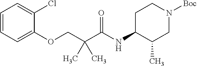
C1=CC=C(OCC(C(NC2C(C)CN([Boc])CC2)=O)(C)C)C(Cl)=C1
